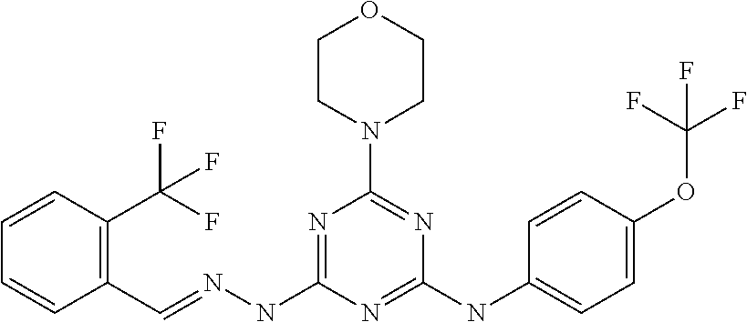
C1(C=NNC2=NC(N3CCOCC3)=NC(NC3=CC=C(OC(F)(F)F)C=C3)=N2)=C(C(F)(F)F)C=CC=C1
